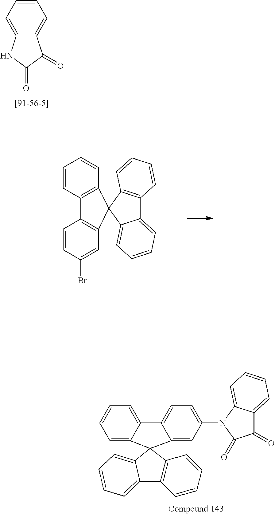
C1=CC=C2C(=C1)C(=O)C(=O)N2.C1=CC2=C(C=C1)C1(C3=C2C=CC(Br)=C3)C2=C(C3=CC=CC=C31)C=CC=C2.C12=CC=CC=C1C1(C3=C2C=CC=C3)C2=CC=CC=C2C2=CC=C(N3C4=CC=CC=C4C(=O)C3=O)C=C21
